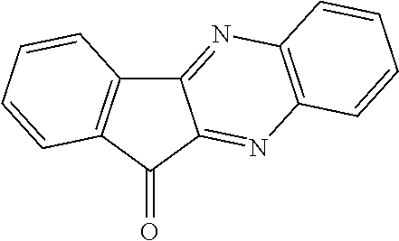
C12=NC3=C(N=C1C(=O)C1=C2C=CC=C1)C=CC=C3
